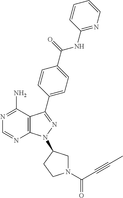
N1=C(N)C2=C(N=C1)N(C1CN(C(C#CC)=O)CC1)N=C2C1=CC=C(C(=O)NC2=NC=CC=C2)C=C1
